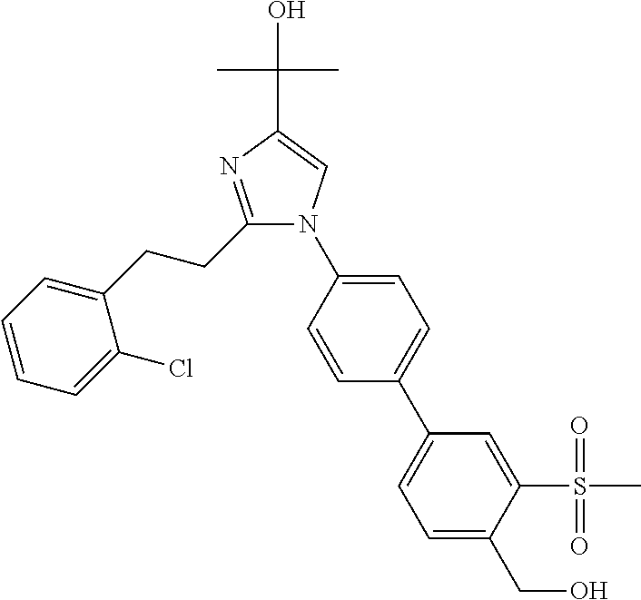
C1(CCC2=CC=CC=C2Cl)=NC(C(C)(O)C)=CN1C1=CC=C(C2=CC=C(CO)C(S(C)(=O)=O)=C2)C=C1
